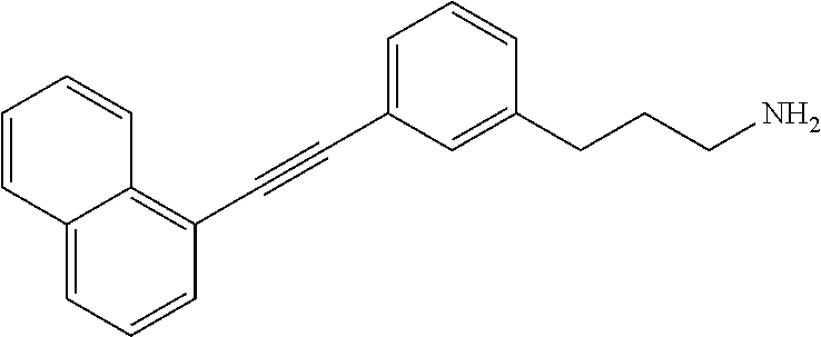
C12=CC=CC(C#CC3=CC=CC(CCCN)=C3)=C1C=CC=C2
